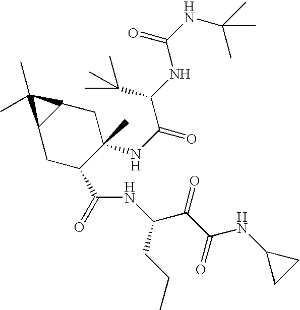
C1C(C(=O)NC(CCC)C(=O)C(NC2CC2)=O)C(NC(C(C(C)(C)C)NC(=O)NC(C)(C)C)=O)(C)CC2C1C2(C)C
